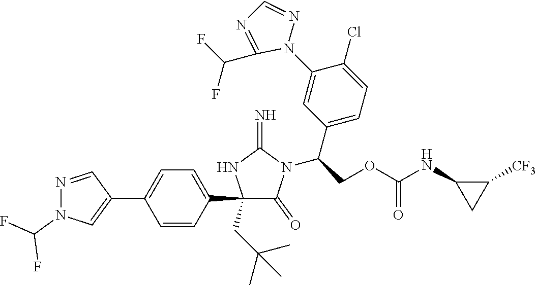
C1(C2=CN(C(F)F)N=C2)=CC=C(C2(CC(C)(C)C)C(=O)N(C(C3=CC=C(Cl)C(N4N=CN=C4C(F)F)=C3)COC(=O)NC3CC3[CF3])C(=N)N2)C=C1
